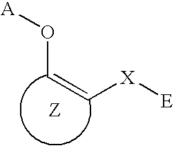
C([X][E])=CO[A]
